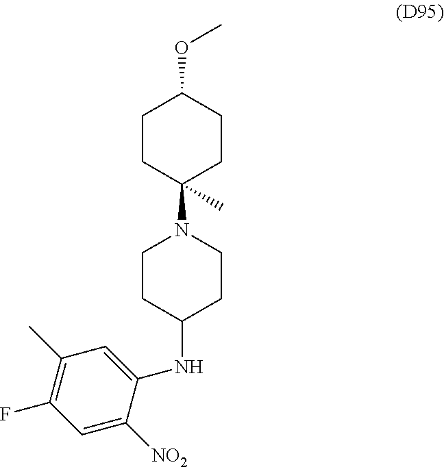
C1(NC2CCN(C3(C)CCC(OC)CC3)CC2)=CC(C)=C(F)C=C1[NO2]
